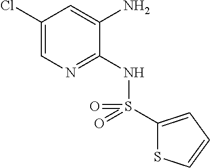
C1(Cl)=CN=C(NS(C2=CC=CS2)(=O)=O)C(N)=C1
